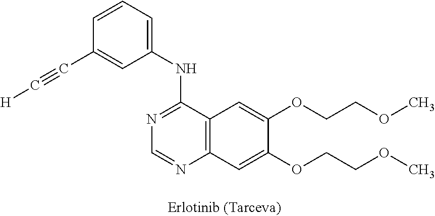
C1(C#C[H])=CC(NC2=NC=NC3=C2C=C(OCCOC)C(OCCOC)=C3)=CC=C1
